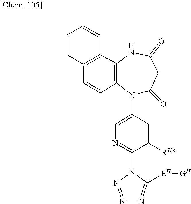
C12=C(C=CC3=C1NC(=O)CC(=O)N3C1=CN=C(N3N=NN=C3[EH][GH])C([RHc])=C1)C=CC=C2
